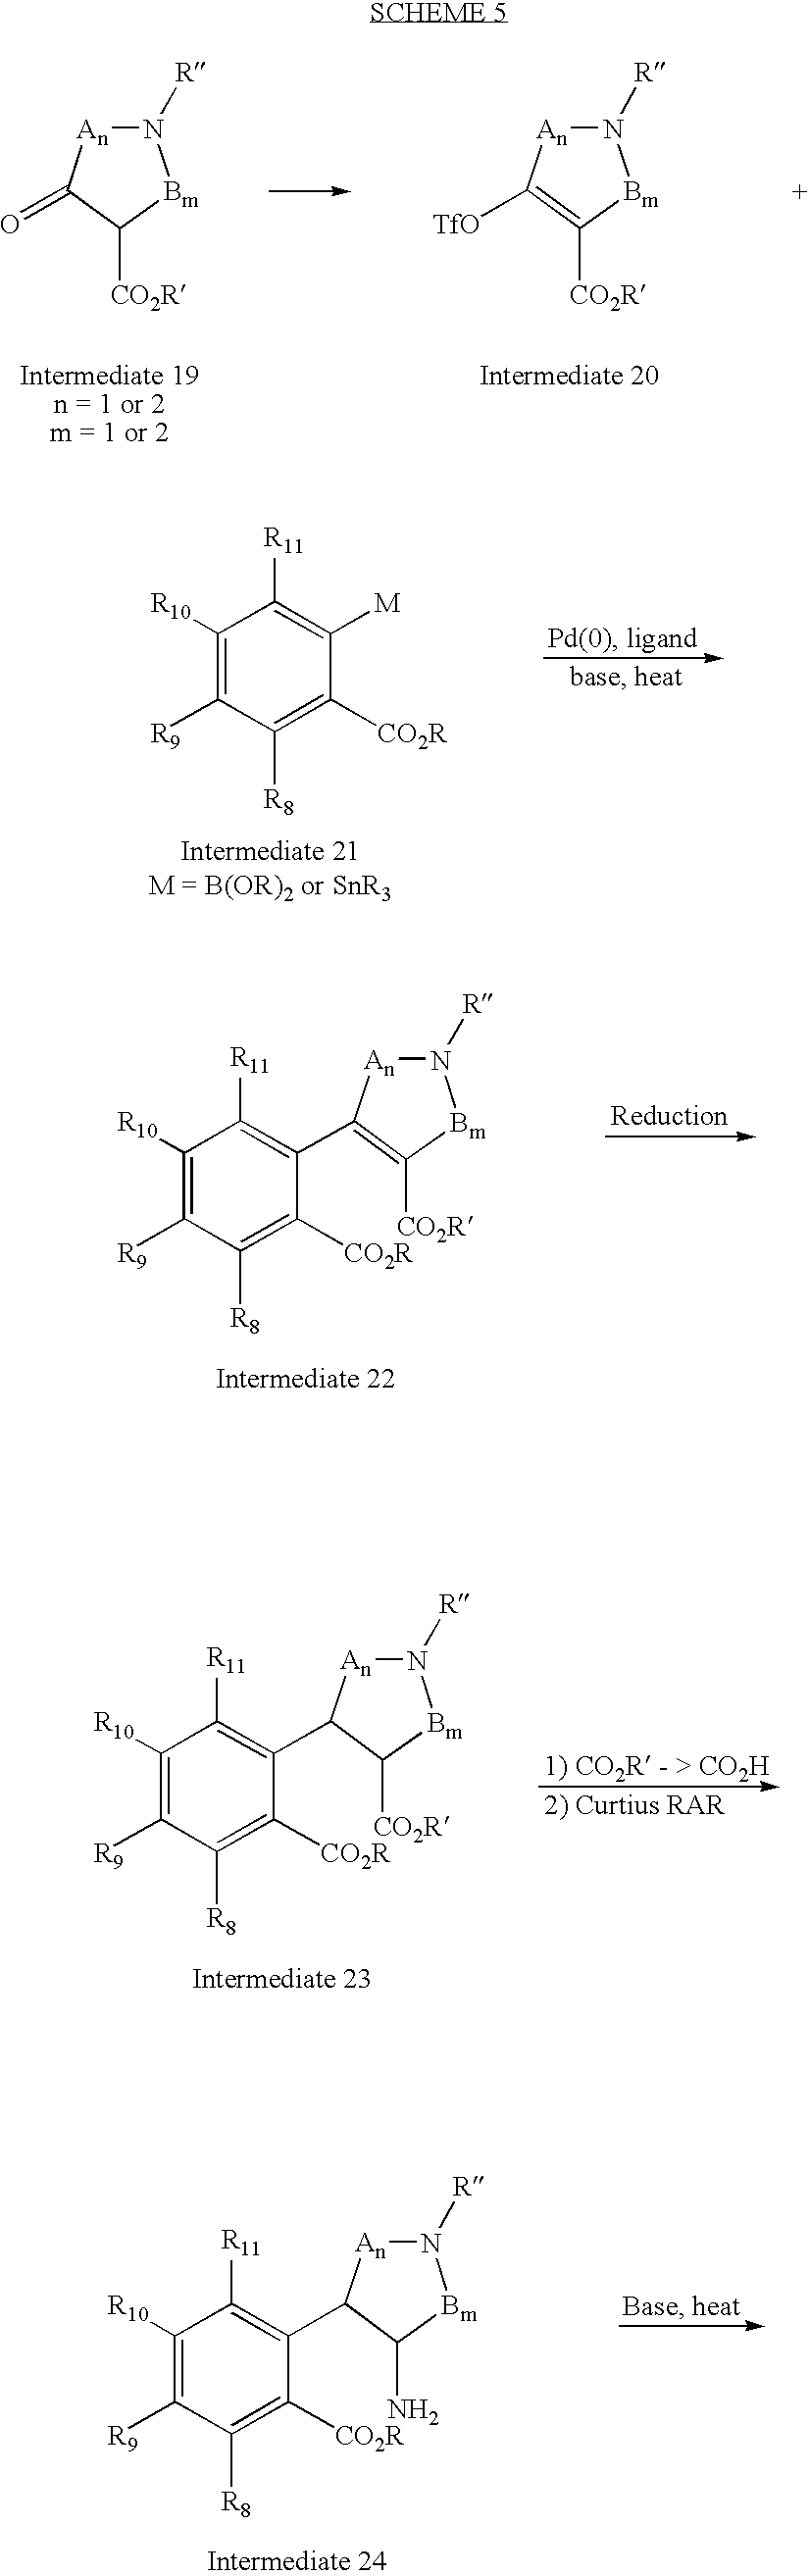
N1([R])[An]C(=O)C([CO2R])[Bm]1.N1([R])[An]C([TfO])=C([CO2R])[Bm]1.C1([R10])=C([R9])C([R8])=C([CO2R])C([M])=C1[R11].C1([R10])=C([R9])C([R8])=C([CO2R])C(C2=C([CO2R])[Bm]N([R])[An]2)=C1[R11].C1([R10])=C([R9])C([R8])=C([CO2R])C(C2C(N)[Bm]N([R])[An]2)=C1[R11].C1([R10])=C([R9])C([R8])=C([CO2R])C(C2C([CO2R])[Bm]N([R])[An]2)=C1[R11]
